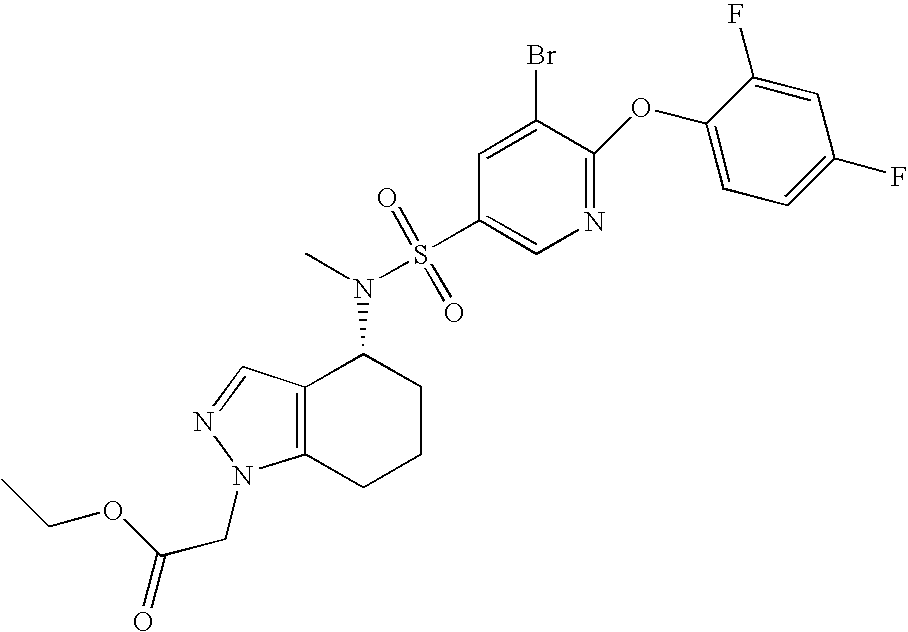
N1=C(OC2=CC=C(F)C=C2F)C(Br)=CC(S(N(C)C2C3=C(CCC2)N(CC(=O)OCC)N=C3)(=O)=O)=C1
